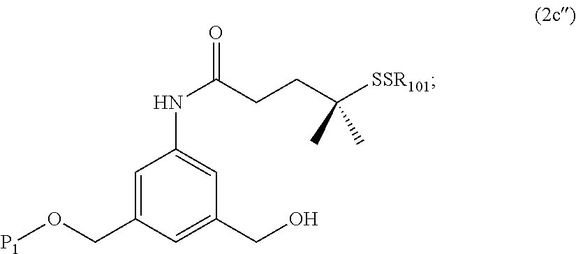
OCC1=CC(CO[P1])=CC(NC(CCC([SSR101])(C)C)=O)=C1
